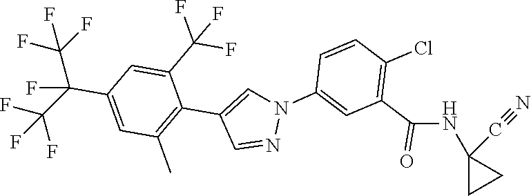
C1=NN(C2=CC(C(=O)NC3(C#N)CC3)=C(Cl)C=C2)C=C1C1=C(C)C=C(C(F)(C(F)(F)F)C(F)(F)F)C=C1C(F)(F)F
